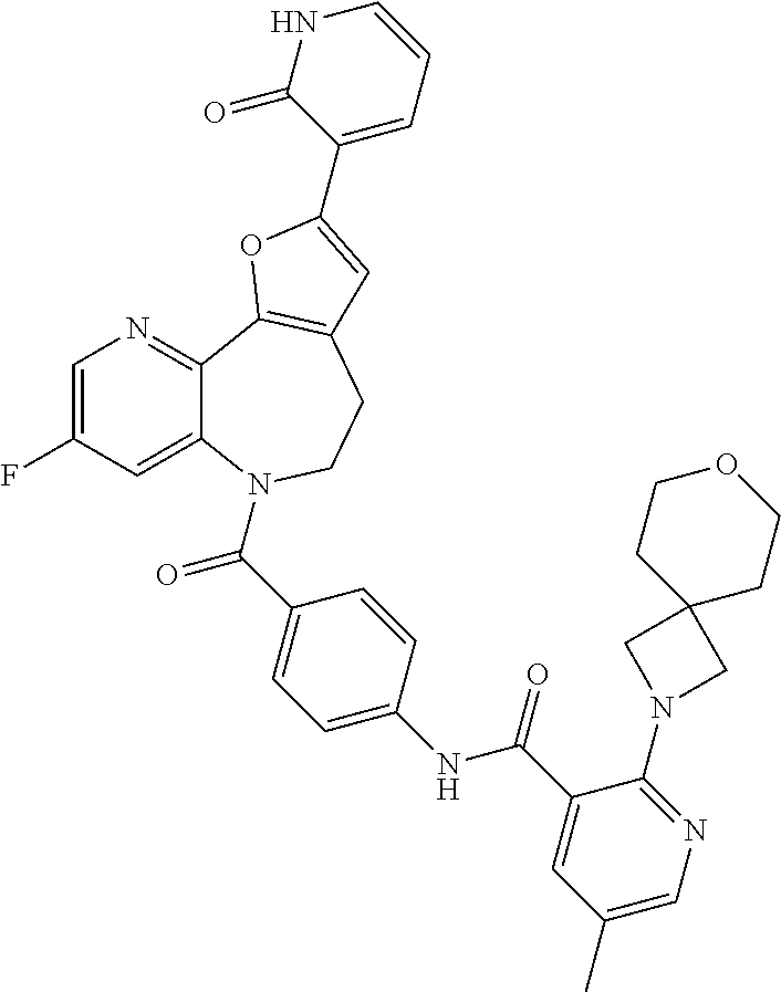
C12=CC(F)=CN=C1C1=C(CCN2C(C2=CC=C(NC(C3=CC(C)=CN=C3N3CC4(C3)CCOCC4)=O)C=C2)=O)C=C(C2=CC=CNC2=O)O1
